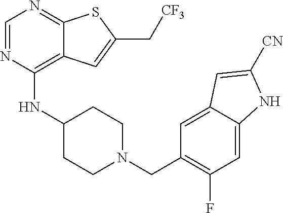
C1=NC(NC2CCN(CC3=C(F)C=C4C(=C3)C=C([CN])N4)CC2)=C2C(=N1)SC(C[CF3])=C2
